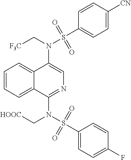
N(C1=CN=C(N(S(C2=CC=C(F)C=C2)(=O)=O)C[HOOC])C2=CC=CC=C12)(C[F3C])S(C1=CC=C([CN])C=C1)(=O)=O
